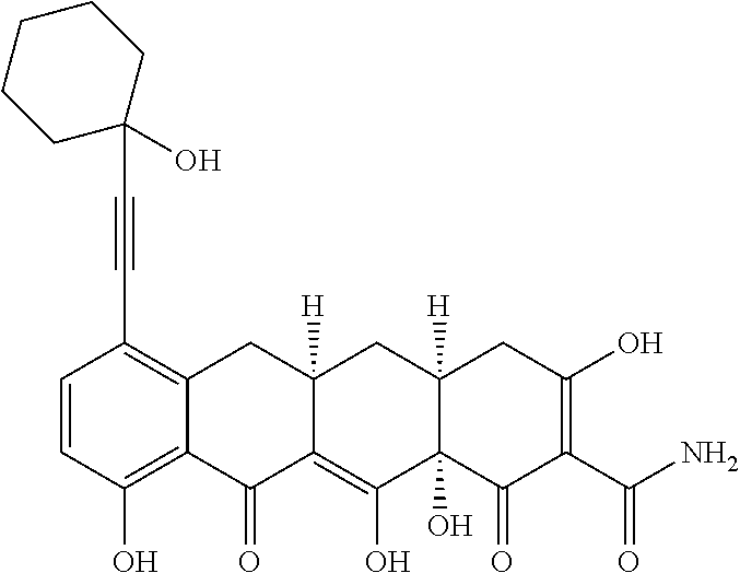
C1=CC(O)=C2C(=C1C#CC1(O)CCCCC1)CC1([H])C(=C(O)C3(O)C([H])(C1)CC(O)=C(C(N)=O)C3=O)C2=O
